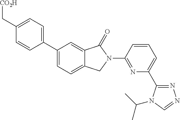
C1(C[CO2H])=CC=C(C2=CC=C3C(=C2)C(=O)N(C2=NC(C4=NN=CN4C(C)C)=CC=C2)C3)C=C1
